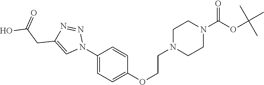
C1(N2N=NC(CC(O)=O)=C2)=CC=C(OCCN2CCN(C(OC(C)(C)C)=O)CC2)C=C1
